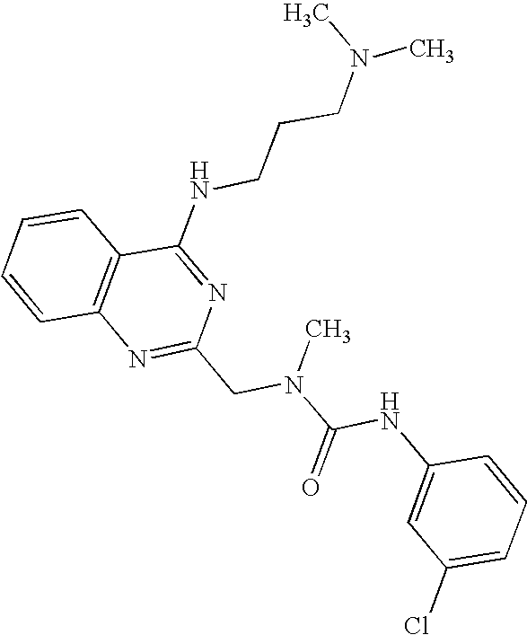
C1=CC2=C(C=C1)C(NCCCN(C)C)=NC(CN(C(NC1=CC(Cl)=CC=C1)=O)C)=N2
